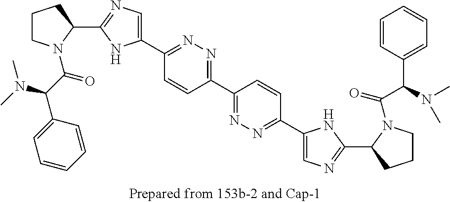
C1(C2=NN=C(C3=NN=C(C4=CN=C(C5N(C(C(N(C)C)C6=CC=CC=C6)=O)CCC5)N4)C=C3)C=C2)=CN=C(C2N(C(C(C3=CC=CC=C3)N(C)C)=O)CCC2)N1
